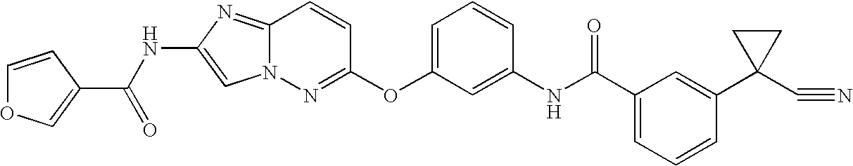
C1=CC(C(=O)NC2=CN3C(=N2)C=CC(OC2=CC=CC(NC(=O)C4=CC=CC(C5(C#N)CC5)=C4)=C2)=N3)=CO1
